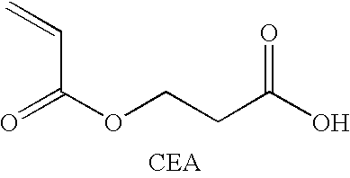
O=C(OCCC(O)=O)C=C
